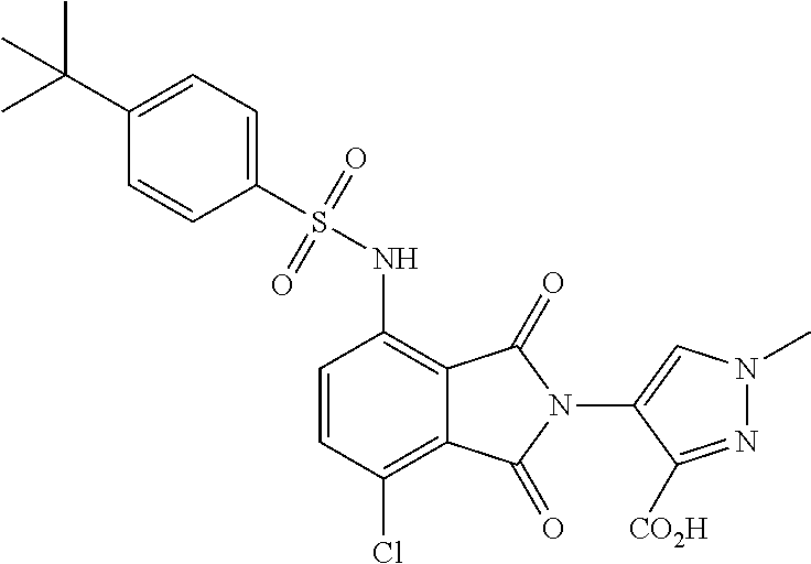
C1=CC(Cl)=C2C(=C1NS(=O)(=O)C1=CC=C(C(C)(C)C)C=C1)C(=O)N(C1=CN(C)N=C1[CO2H])C2=O
